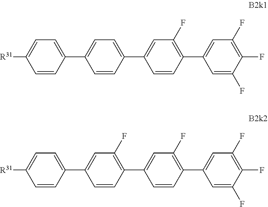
C1=C(C2=CC=C(C3=CC(F)=C(C4=CC(F)=C(F)C(F)=C4)C=C3)C=C2)C=CC([R31])=C1.C1=C(C2=CC(F)=C(C3=CC(F)=C(C4=CC(F)=C(F)C(F)=C4)C=C3)C=C2)C=CC([R31])=C1
